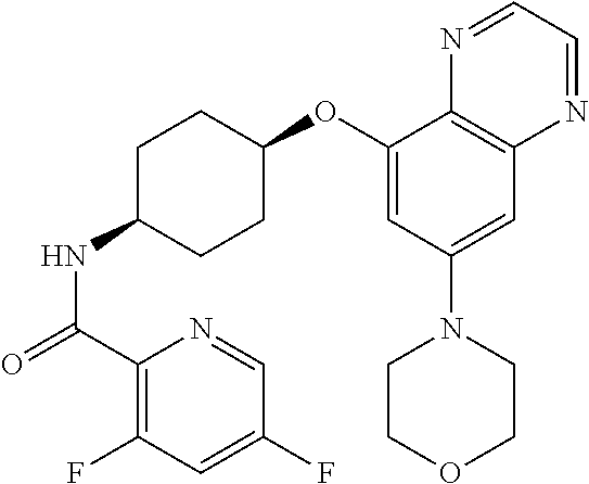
C1(C(=O)NC2CCC(OC3=CC(N4CCOCC4)=CC4=C3N=CC=N4)CC2)=C(F)C=C(F)C=N1
